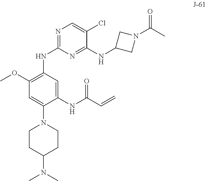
C1CC(N(C)C)CCN1C1=CC(OC)=C(NC2=NC=C(Cl)C(NC3CN(C(C)=O)C3)=N2)C=C1NC(C=C)=O
